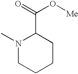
N1(C)CCCCC1C(=O)O[Me]
